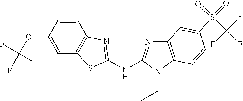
O(C1=CC2=C(C=C1)N=C(NC1=NC3=C(N1CC)C=CC(S(=O)(=O)C(F)(F)F)=C3)S2)C(F)(F)F
